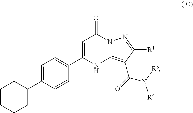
C1=C(C2=CC=C(C3CCCCC3)C=C2)NC2=C(C(N([R3])[R4])=O)C([R1])=NN2C1=O
